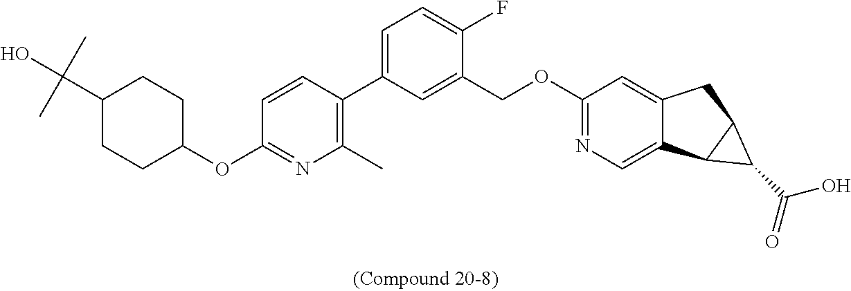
C1(C)=C(C2=CC=C(F)C(COC3=NC=C4C(=C3)CC3C4C3C(O)=O)=C2)C=CC(OC2CCC(C(O)(C)C)CC2)=N1
